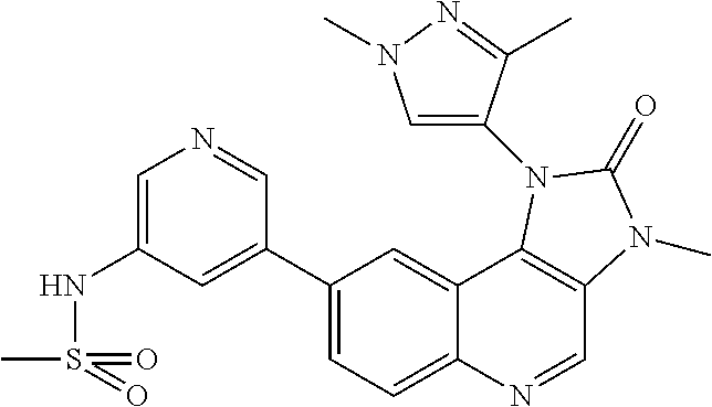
C1(C2=CC(NS(C)(=O)=O)=CN=C2)=CC=C2C(=C1)C1=C(C=N2)N(C)C(=O)N1C1=CN(C)N=C1C
